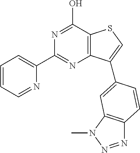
C1(C2=NC3=C(C(O)=N2)SC=C3C2=CC3=C(N=NN3C)C=C2)=CC=CC=N1
